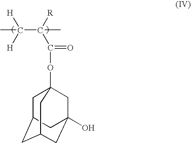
C1C2CC3CC(O)(C2)CC1(OC(=O)C(C([H])([H])C)(C)[R])C3
